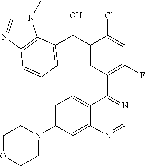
C1=C(N2CCOCC2)C=C2C(=C1)C(C1=C(F)C=C(Cl)C(C(O)C3=CC=CC4=C3N(C)C=N4)=C1)=NC=N2
